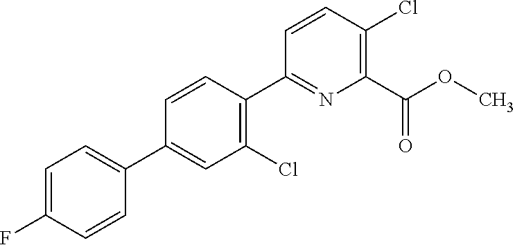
C1(Cl)=C(C2=NC(C(OC)=O)=C(Cl)C=C2)C=CC(C2=CC=C(F)C=C2)=C1
